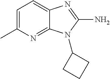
C1=C(C)N=C2C(=C1)N=C(N)N2C1CCC1
